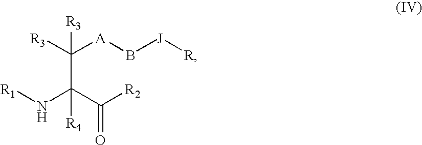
[R3]C([A]B[J][R])(C(C(=O)[R2])(N[R1])[R4])[R3]
